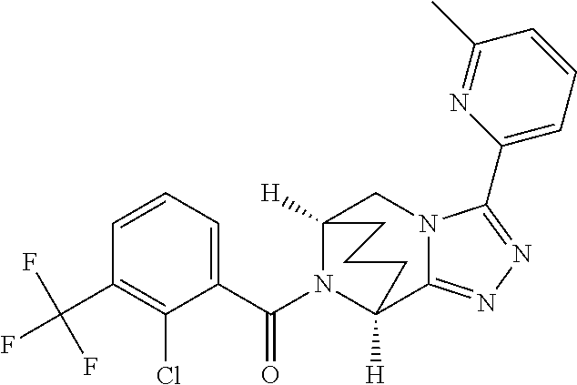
C12([H])N(C(C3=CC=CC(C(F)(F)F)=C3Cl)=O)C([H])(C3=NN=C(C4=CC=CC(C)=N4)N3C1)CCC2
